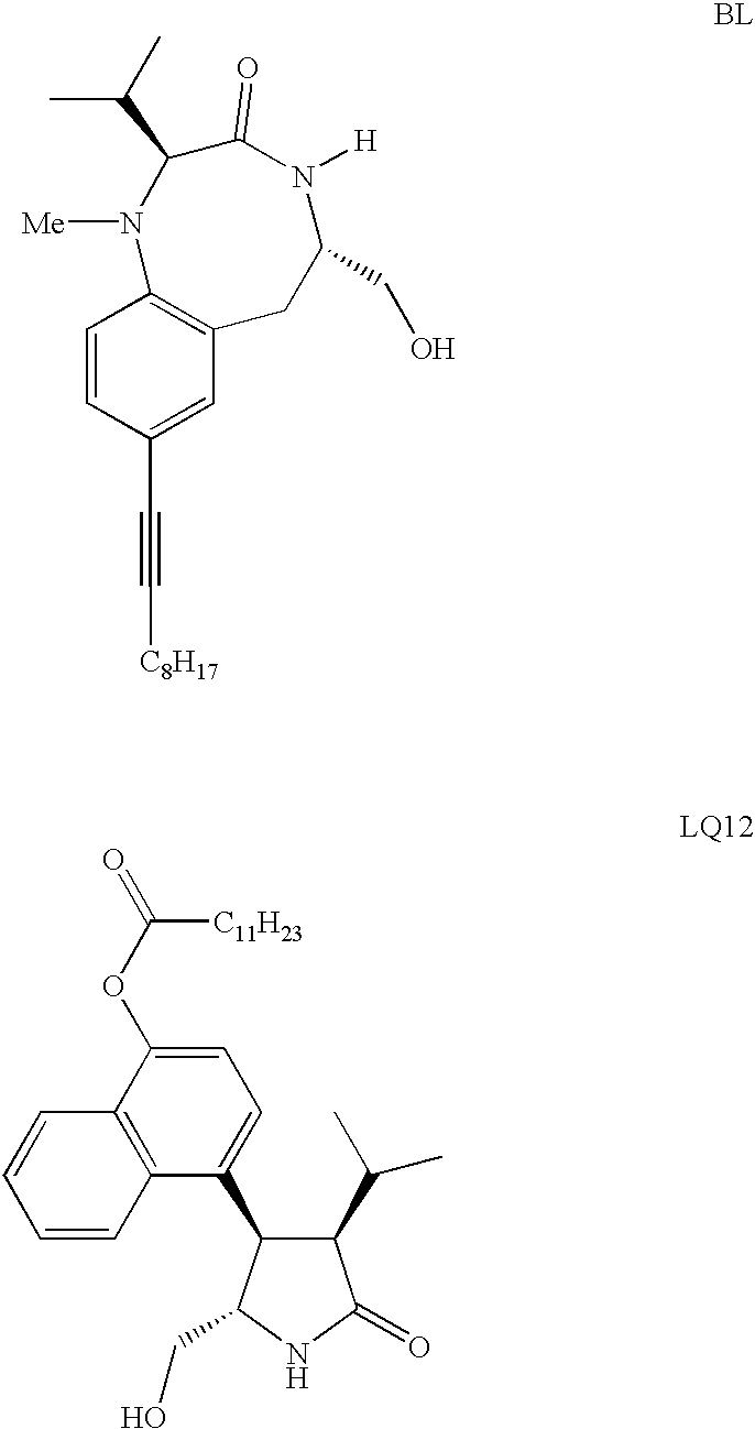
C1=CC(C#C[C8H17])=CC2=C1N([Me])C(C(C)C)C(=O)N([H])C(CO)C2.C1=C(OC([C11H23])=O)C2=C(C(C3C(C(C)C)C(=O)NC3CO)=C1)C=CC=C2
